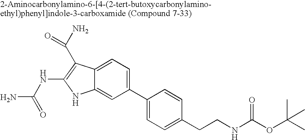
C1(C2=CC=C(CCNC(OC(C)(C)C)=O)C=C2)=CC=C2C(=C1)NC(NC(N)=O)=C2C(N)=O
